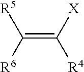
C(=C([X])[R4])([R6])[R5]
